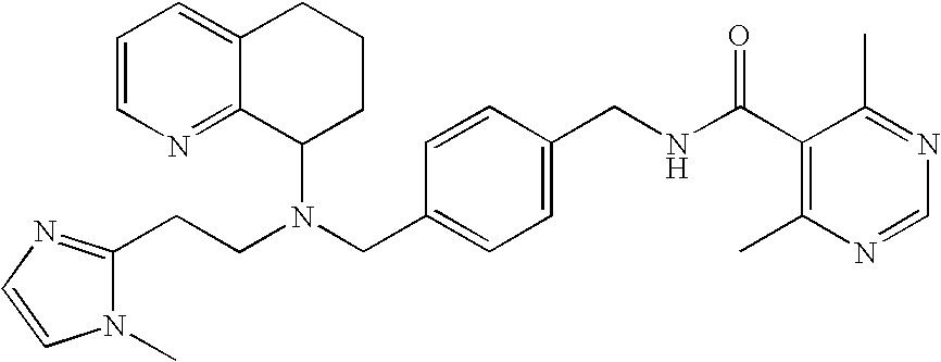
N(CC1=CC=C(CNC(C2=C(C)N=CN=C2C)=O)C=C1)(C1CCCC2=CC=CN=C12)CCC1=NC=CN1C
